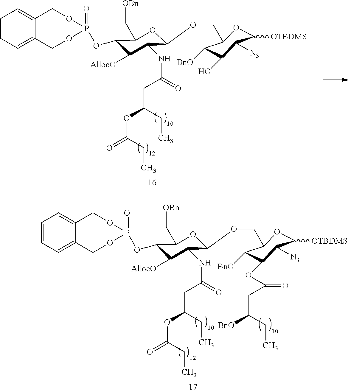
C1(OP2(=O)OCC3=CC=CC=C3CO2)C([AllocO])C(NC(=O)CC(OC(=O)CC)CC)C(OCC2C([BnO])C(O)C([N3])C([OTBDMS])O2)OC1C[OBn].C1(OP2(=O)OCC3=CC=CC=C3CO2)C([AllocO])C(NC(=O)CC(OC(=O)CC)CC)C(OCC2C([BnO])C(OC(CC([BnO])CC)=O)C([N3])C([OTBDMS])O2)OC1C[OBn]
